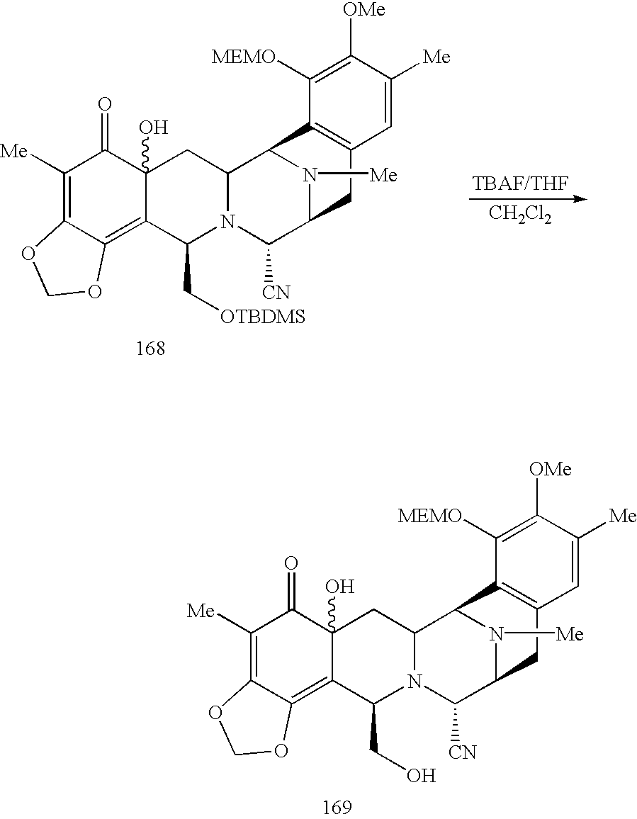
C1([Me])=C2C(=C3C(O)(C1=O)CC1N(C3CO)C([CN])C3N([Me])C1C1=C(C3)C=C([Me])C([OMe])=C1[MEMO])OCO2.[CH2Cl2].C1([Me])=C2C(=C3C(O)(C1=O)CC1N(C3C[OTBDMS])C([CN])C3N([Me])C1C1=C(C3)C=C([Me])C([OMe])=C1[MEMO])OCO2
